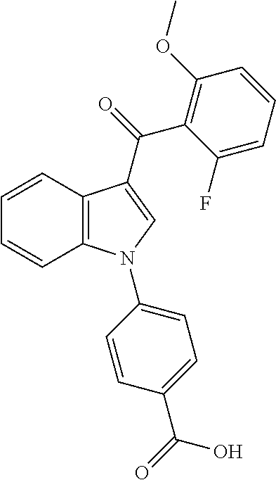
C1=CC2=C(C=C1)N(C1=CC=C(C(=O)O)C=C1)C=C2C(=O)C1=C(OC)C=CC=C1F
